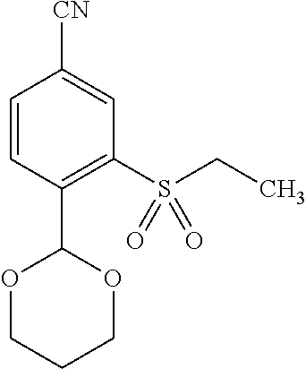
C1=CC(C2OCCCO2)=C(S(CC)(=O)=O)C=C1[CN]
